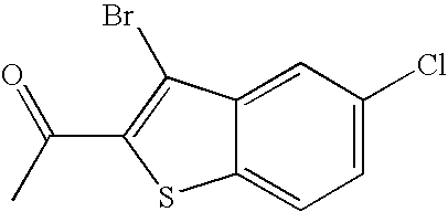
C12=CC(Cl)=CC=C1SC(C(C)=O)=C2Br
